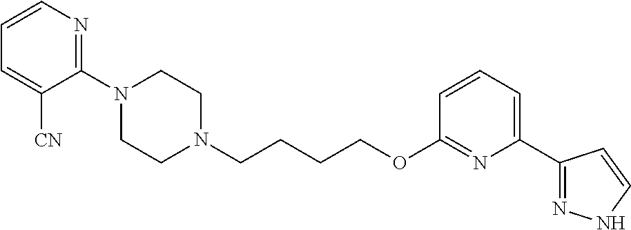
C1N(C2=NC=CC=C2[CN])CCN(CCCCOC2=NC(C3=NNC=C3)=CC=C2)C1
